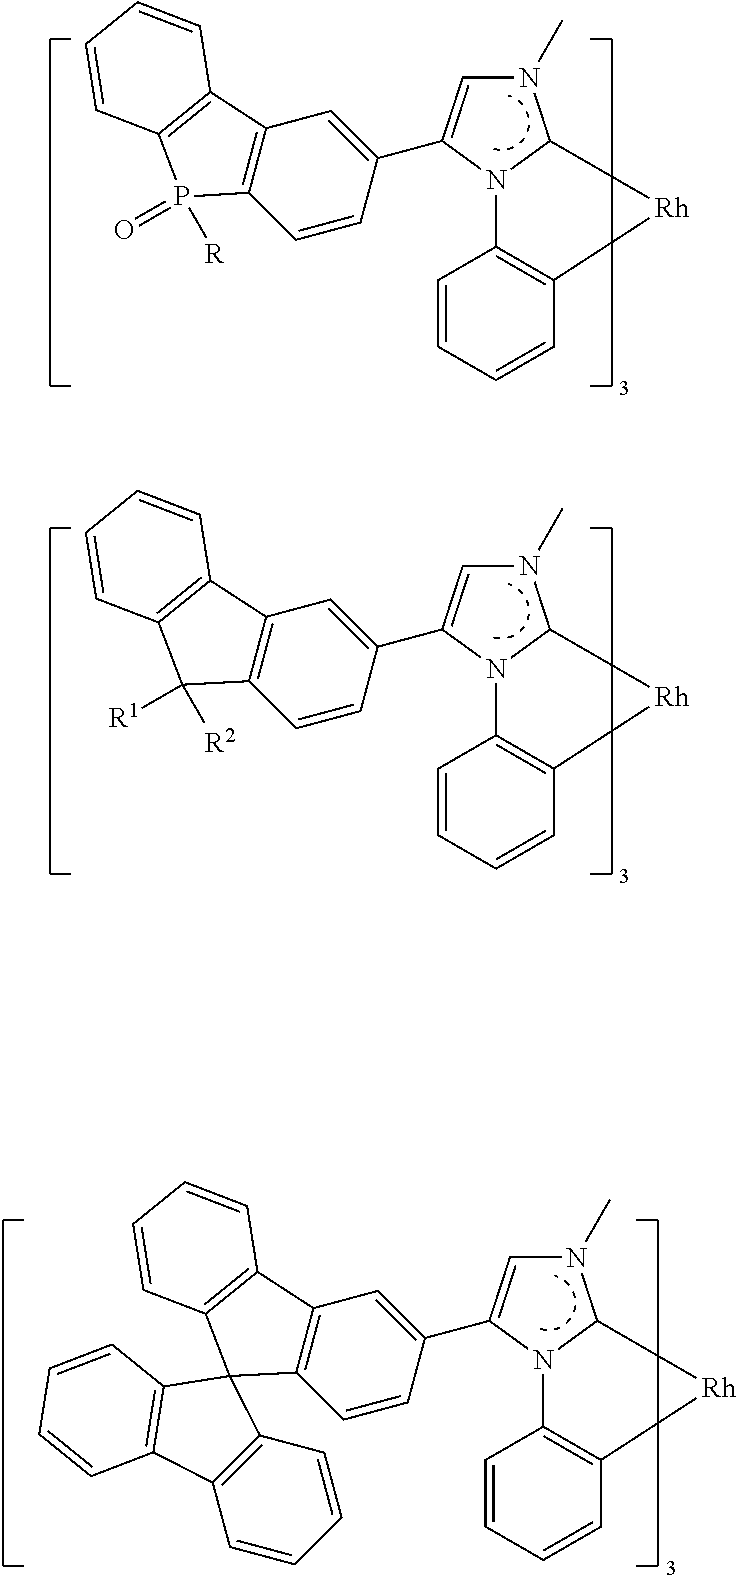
N1(C)C=C(C2=CC3=C(C=C2)P([R])(=O)C2=C3C=CC=C2)N2C1C[Rh]C1=C2C=CC=C1.N1(C)C=C(C2=CC3=C(C=C2)C([R2])([R1])C2=C3C=CC=C2)N2C1C[Rh]C1=C2C=CC=C1.N1(C)C=C(C2=CC3=C(C=C2)C2(C4=C3C=CC=C4)C3=C(C=CC=C3)C3=C2C=CC=C3)N2C1C[Rh]C1=C2C=CC=C1
